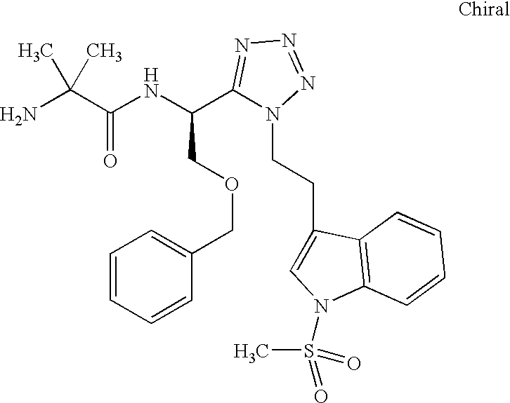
NC(C(NC(C1=NN=NN1CCC1=CN(S(=O)(C)=O)C2=C1C=CC=C2)COCC1=CC=CC=C1)=O)(C)C
